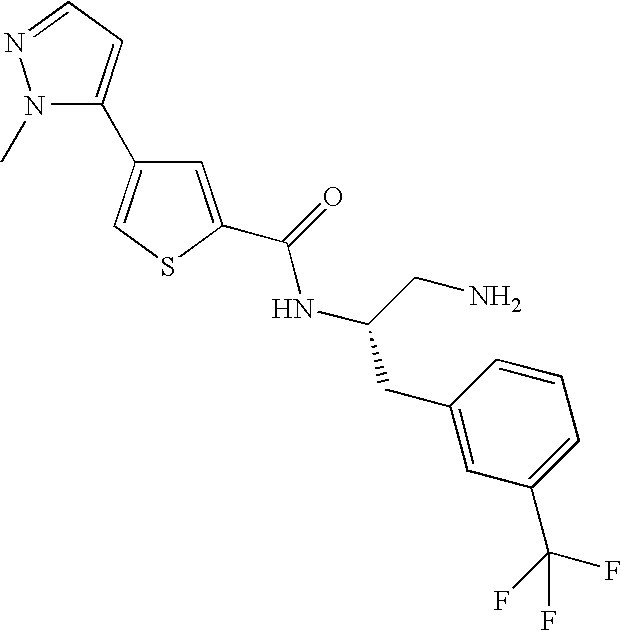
C1=C(C(=O)NC(CC2=CC(C(F)(F)F)=CC=C2)CN)SC=C1C1=CC=NN1C
